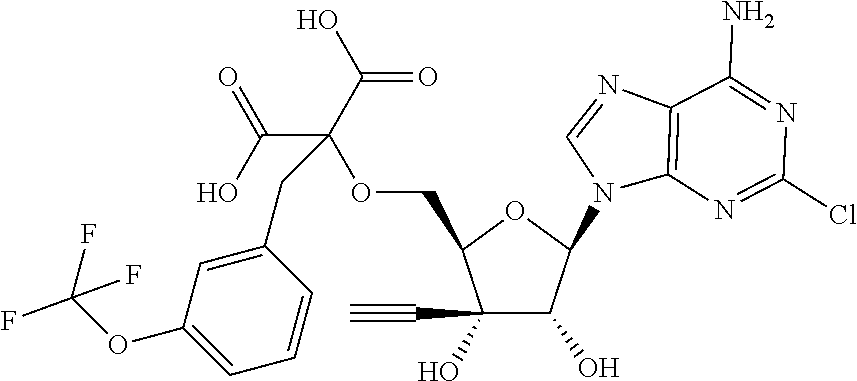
C1(C#C)(O)C(O)C(N2C3=C(N=C2)C(N)=NC(Cl)=N3)OC1COC(C(O)=O)(C(=O)O)CC1=CC(OC(F)(F)F)=CC=C1
